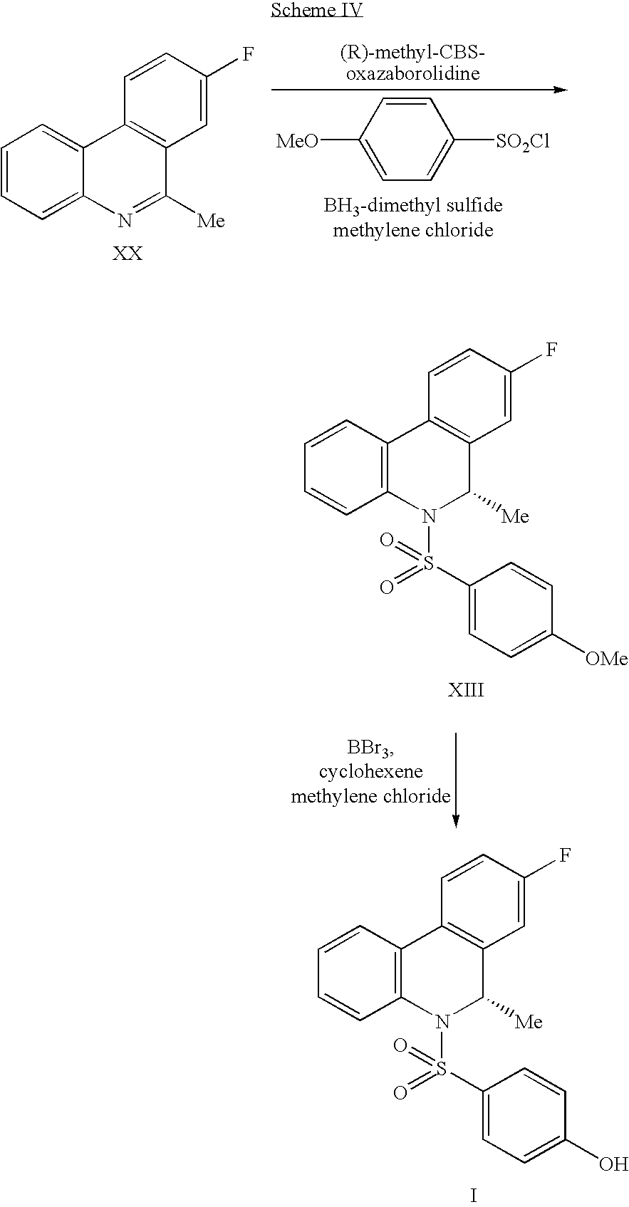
C1=C([MeO])C=CC([SO2Cl])=C1.C1=CC(F)=CC2=C1C1=C(N(S(C3=CC=C([OMe])C=C3)(=O)=O)C2[Me])C=CC=C1.C1=CC(F)=CC2=C1C1=CC=CC=C1N=C2[Me].C1=CC(F)=CC2=C1C1=C(N(S(C3=CC=C(O)C=C3)(=O)=O)C2[Me])C=CC=C1.I
